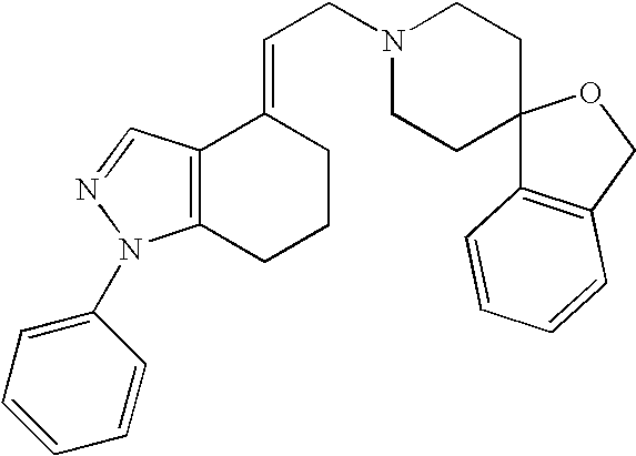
C12=C(CCCC1=CCN1CCC3(CC1)C1=C(CO3)C=CC=C1)N(C1=CC=CC=C1)N=C2
